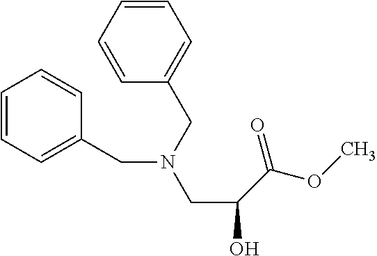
C1=CC=C(CN(CC2=CC=CC=C2)CC(C(OC)=O)O)C=C1
